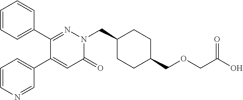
C1=CC=C(C2=NN(CC3CCC(COCC(O)=O)CC3)C(=O)C=C2C2=CC=CN=C2)C=C1
